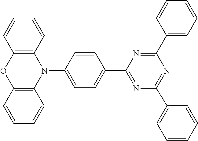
C1(C2=CC=CC=C2)=NC(C2=CC=CC=C2)=NC(C2=CC=C(N3C4=C(C=CC=C4)OC4=C3C=CC=C4)C=C2)=N1
